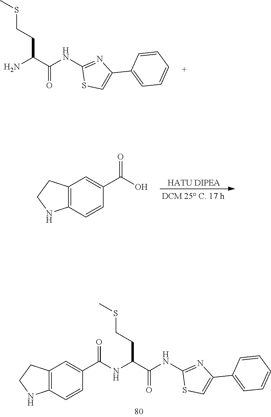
C12=C(C=CC(C(NC(C(NC3=NC(C4=CC=CC=C4)=CS3)=O)CCSC)=O)=C1)NCC2.NC(C(NC1=NC(C2=CC=CC=C2)=CS1)=O)CCSC.C12=C(C=CC(C(O)=O)=C1)NCC2.[HATU DIPEA]
